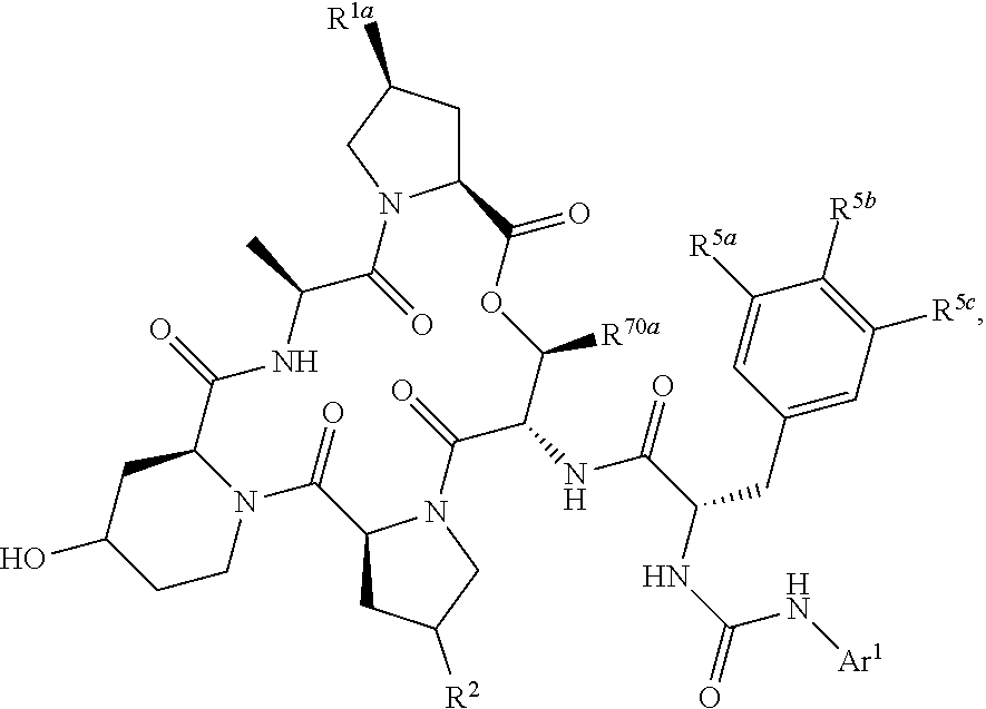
C12CC([R1a])CN1C(=O)C(C)NC(=O)C1CC(O)CCN1C(=O)C1CC([R2])CN1C(=O)C(NC(C(CC1=CC([R5c])=C([R5b])C([R5a])=C1)NC(=O)N[Ar1])=O)C([R70a])OC2=O
